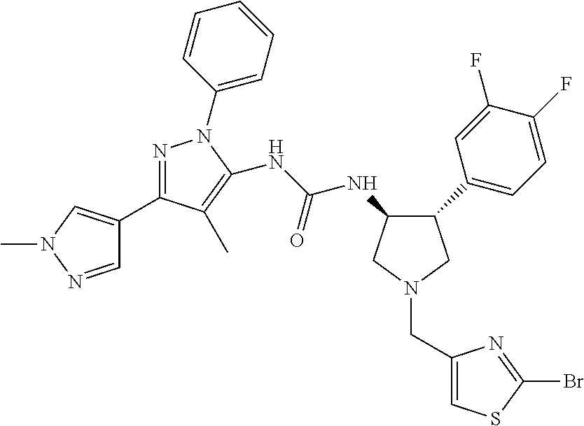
C1(NC(NC2=C(C)C(C3=CN(C)N=C3)=NN2C2=CC=CC=C2)=O)C(C2=CC=C(F)C(F)=C2)CN(CC2=CSC(Br)=N2)C1
